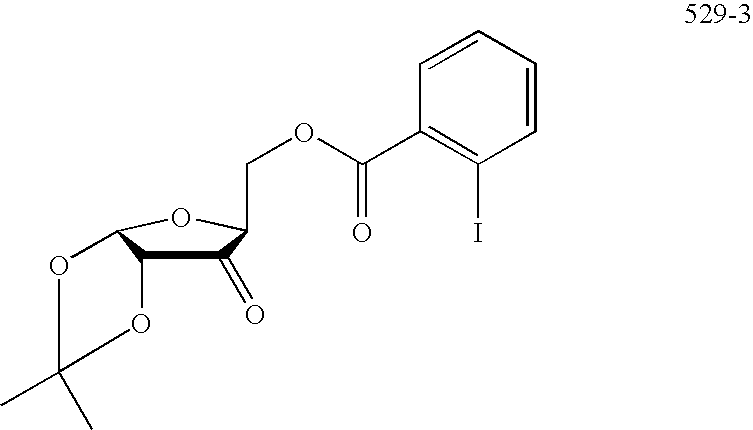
C1(=O)C2C(OC1COC(C1=C(I)C=CC=C1)=O)OC(C)(C)O2
